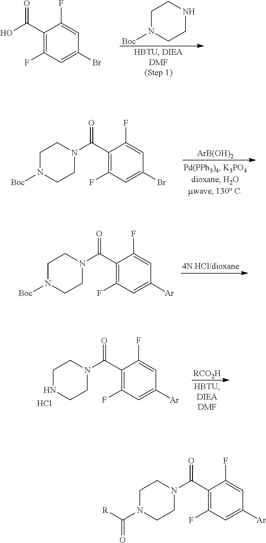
C1N([Boc])CCNC1.C1(C(O)=O)=C(F)C=C(Br)C=C1F.[ArB(OH)2].C1(C(=O)N2CCN([Boc])CC2)=C(F)C=C(Br)C=C1F.C1(C(=O)N2CCN([Boc])CC2)=C(F)C=C([Ar])C=C1F.[RCO2H].C1(C(=O)N2CCNCC2)=C(F)C=C([Ar])C=C1F.Cl.C1(C(=O)N2CCN(C([R])=O)CC2)=C(F)C=C([Ar])C=C1F
